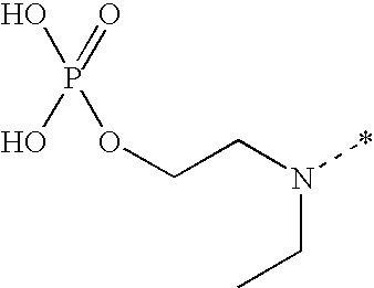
OP(O)(=O)OCCN(*)CC
